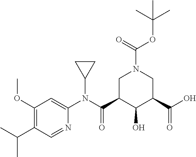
C1(OC)=C(C(C)C)C=NC(N(C(C2C(O)C(C(O)=O)CN(C(OC(C)(C)C)=O)C2)=O)C2CC2)=C1
